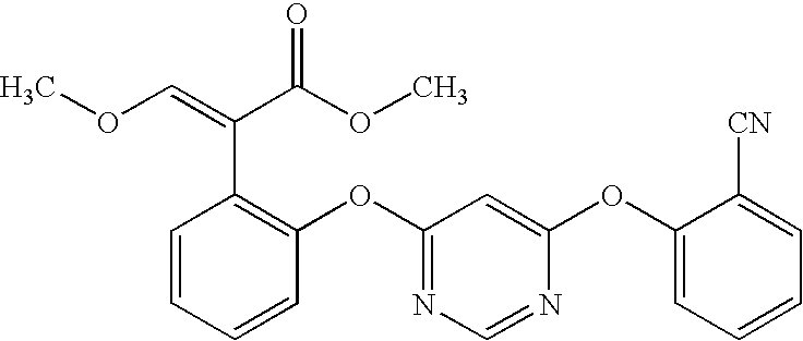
COC=C(C(OC)=O)C1=C(OC2=NC=NC(OC3=CC=CC=C3[CN])=C2)C=CC=C1
